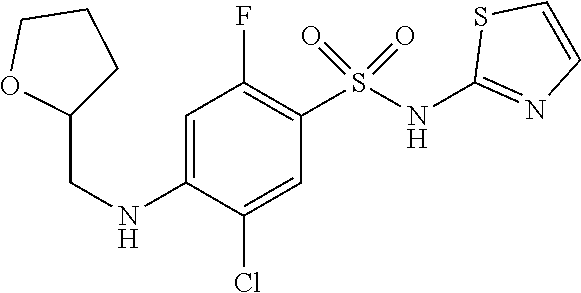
C1=C(NCC2CCCO2)C(Cl)=CC(S(NC2=NC=CS2)(=O)=O)=C1F
